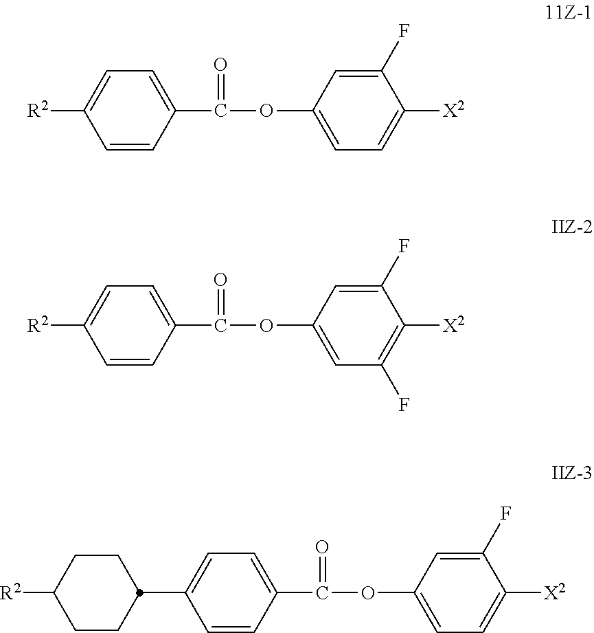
C1=CC(C(OC2=CC=C([X2])C(F)=C2)=O)=CC=C1[R2].C1=CC(C(OC2=CC(F)=C([X2])C(F)=C2)=O)=CC=C1[R2].C1=CC(C(OC2=CC=C([X2])C(F)=C2)=O)=CC=C1C1CCC([R2])CC1
